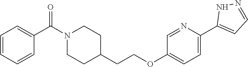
C1C(CCOC2=CC=C(C3=CC=NN3)N=C2)CCN(C(C2=CC=CC=C2)=O)C1
